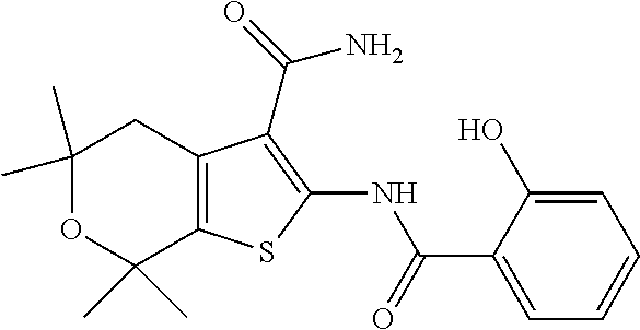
C1(C)(C)OC(C)(C)C2=C(C1)C(C(N)=O)=C(NC(=O)C1=CC=CC=C1O)S2
